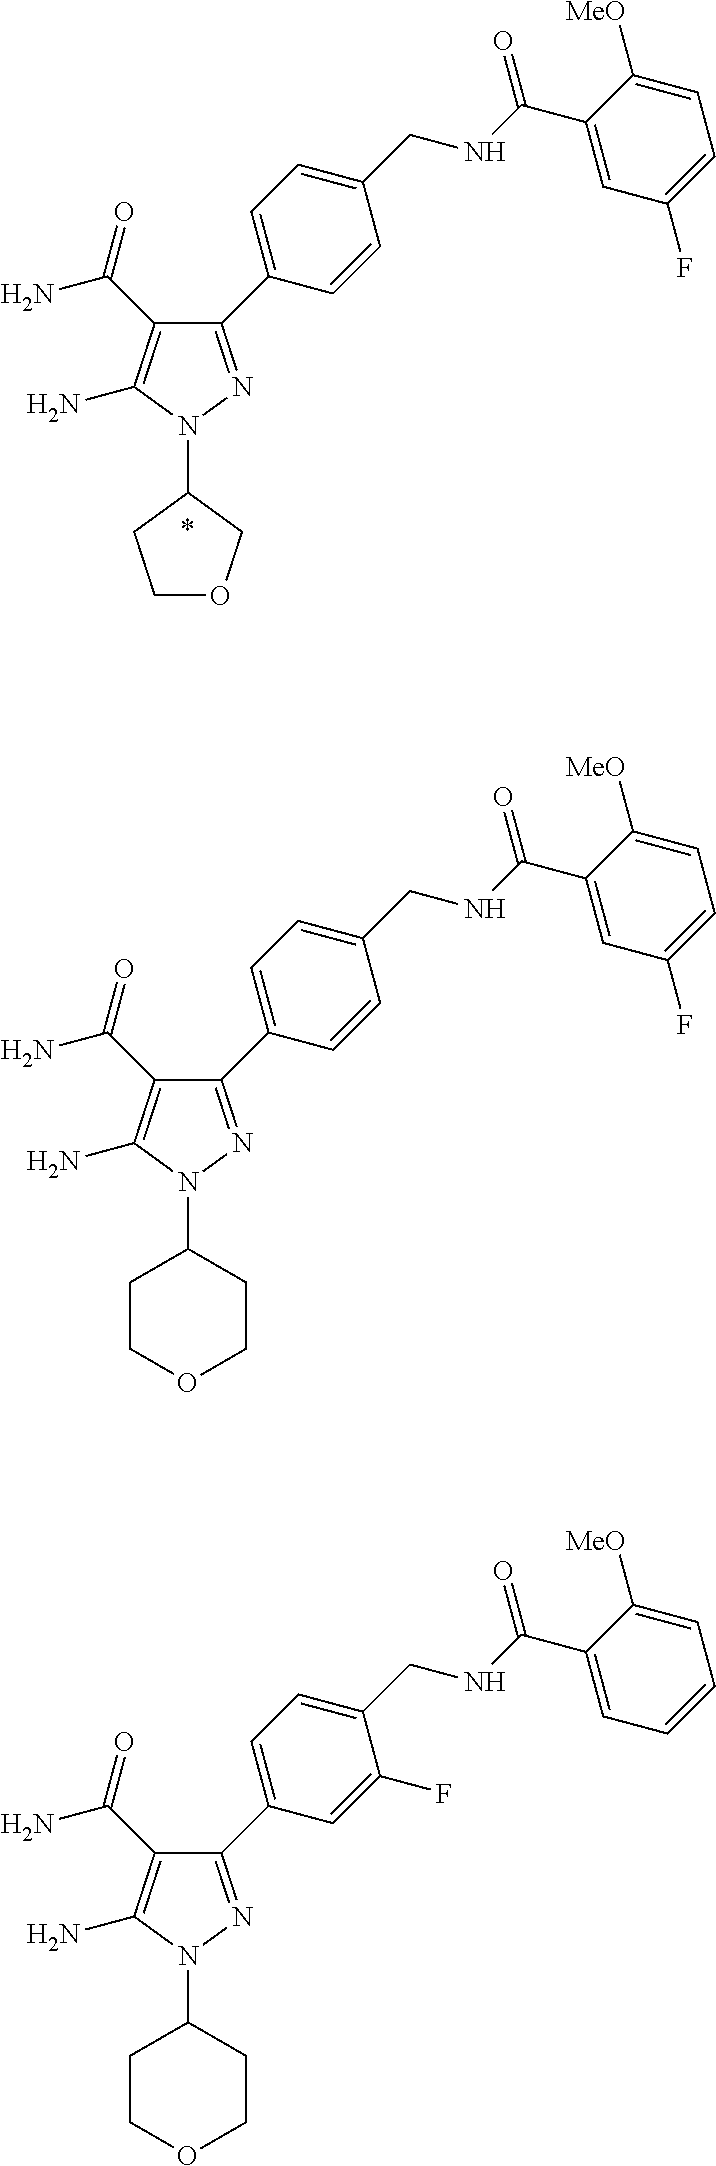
N1(C2CCOCC2)N=C(C2=CC=C(CNC(C3=CC(F)=CC=C3[MeO])=O)C=C2)C(C(N)=O)=C1N.N1(C2CCOC2)N=C(C2=CC=C(CNC(C3=CC(F)=CC=C3[MeO])=O)C=C2)C(C(N)=O)=C1N.N1(C2CCOCC2)N=C(C2=CC=C(CNC(C3=CC=CC=C3[MeO])=O)C(F)=C2)C(C(N)=O)=C1N
